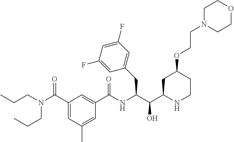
C1(CC(C(C2CC(OCCN3CCOCC3)CCN2)O)NC(C2=CC(C(N(CCC)CCC)=O)=CC(C)=C2)=O)=CC(F)=CC(F)=C1
